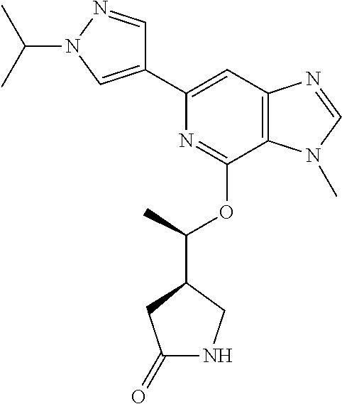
C1(C2=CC3=C(C(OC(C4CC(=O)NC4)C)=N2)N(C)C=N3)=CN(C(C)C)N=C1
